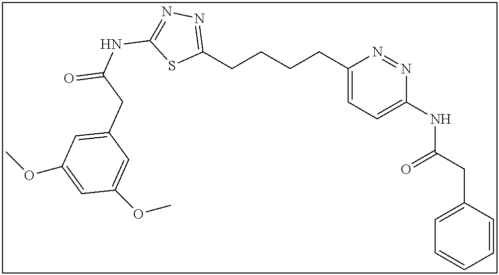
C1(CCCCC2=CC=C(NC(CC3=CC=CC=C3)=O)N=N2)=NN=C(NC(=O)CC2=CC(OC)=CC(OC)=C2)S1
